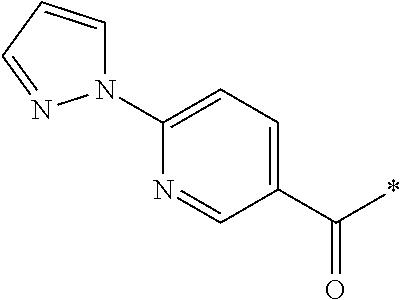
C1(C(*)=O)=CC=C(N2C=CC=N2)N=C1
